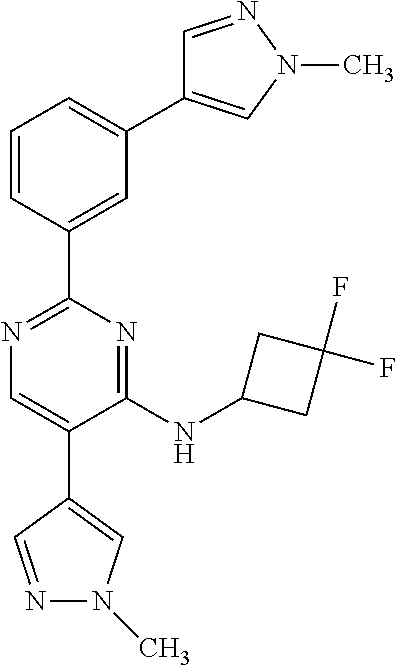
C1=CC(C2=NC=C(C3=CN(C)N=C3)C(NC3CC(F)(F)C3)=N2)=CC(C2=CN(C)N=C2)=C1
